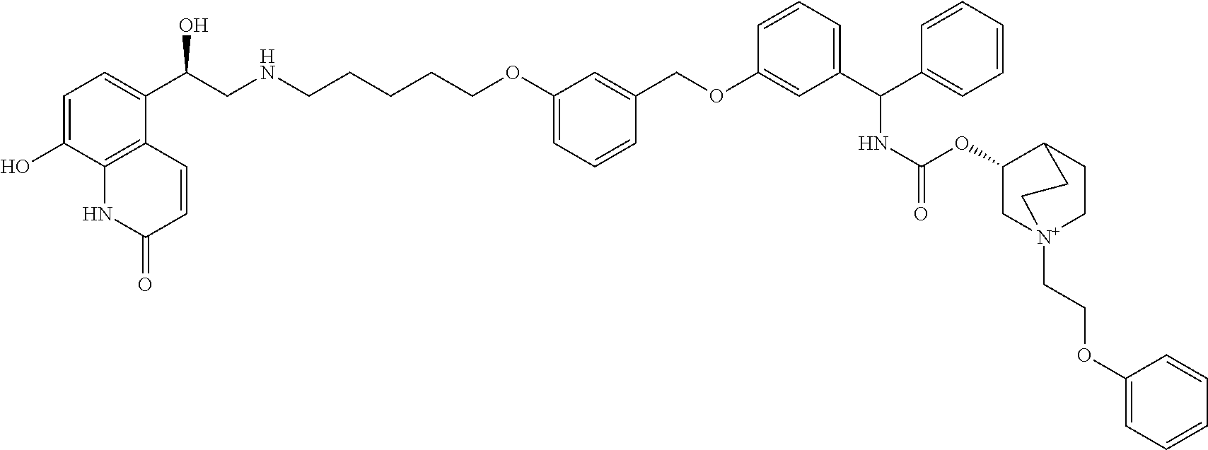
C(NCCCCCOC1=CC=CC(COC2=CC(C(C3=CC=CC=C3)NC(=O)OC3C[N+]4(CCOC5=CC=CC=C5)CCC3CC4)=CC=C2)=C1)C(C1=CC=C(O)C2=C1C=CC(=O)N2)O
